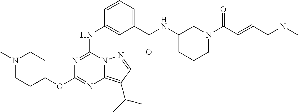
C1(NC2=NC(OC3CCN(C)CC3)=NC3=C(C(C)C)C=NN32)=CC(C(NC2CCCN(C(C=CCN(C)C)=O)C2)=O)=CC=C1
